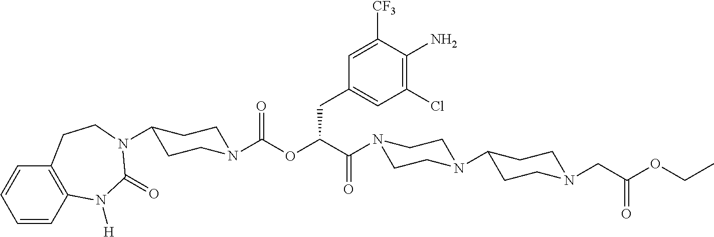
C1=CC2=C(C=C1)CCN(C1CCN(C(OC(C(=O)N3CCN(C4CCN(CC(=O)OCC)CC4)CC3)CC3=CC(Cl)=C(N)C([CF3])=C3)=O)CC1)C(=O)N2[H]
